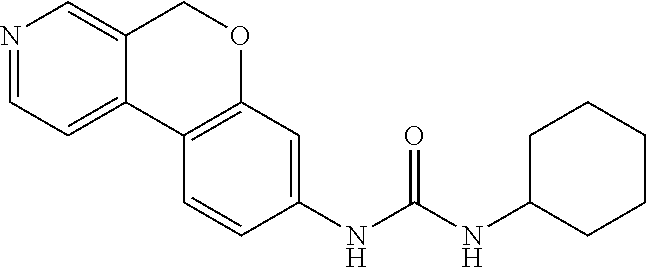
C12=CC=NC=C1COC1=C2C=CC(NC(NC2CCCCC2)=O)=C1
